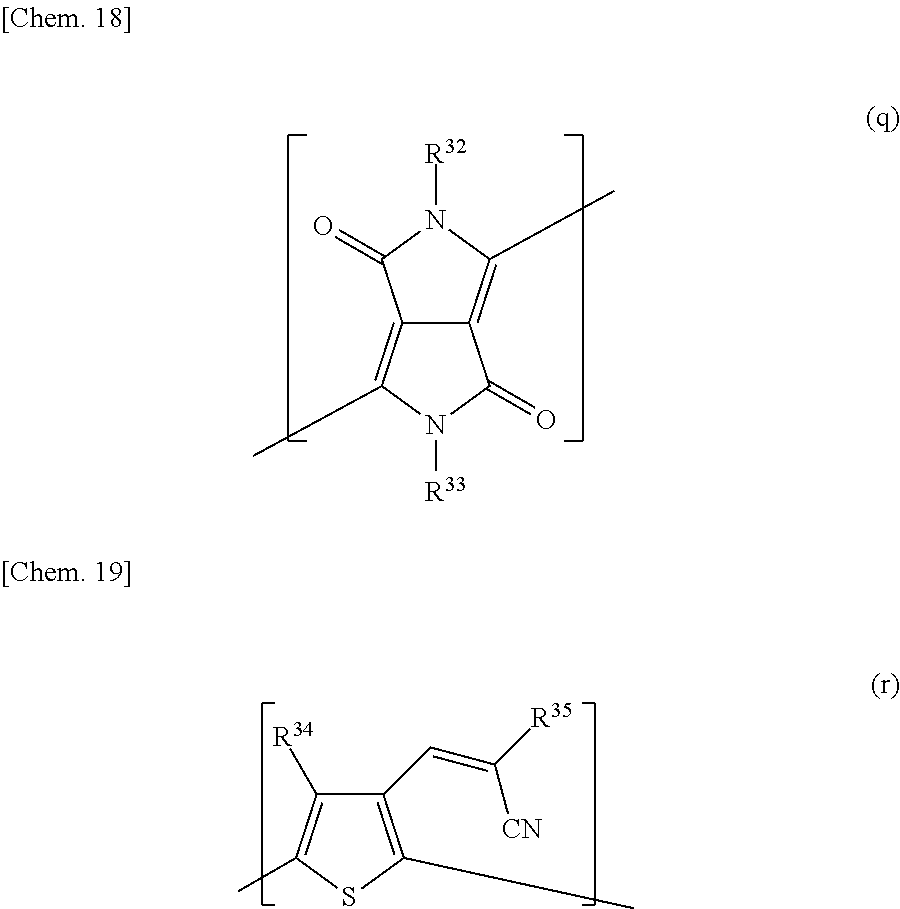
C12=C(C)N([R33])C(=O)C1=C(C)N([R32])C2=O.C1(C=C([R35])[CN])=C(C)SC(C)=C1[R34]
